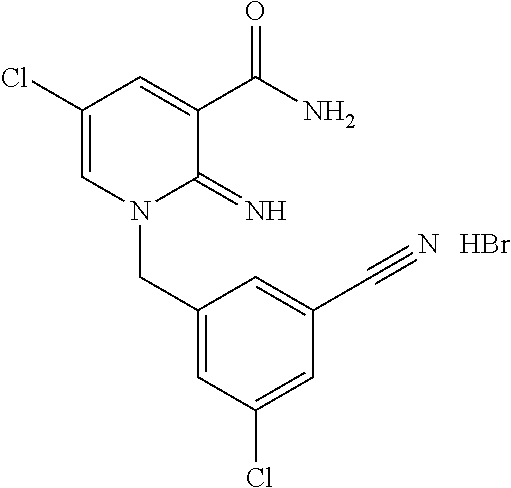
C1(Cl)=CN(CC2=CC(Cl)=CC(C#N)=C2)C(=N)C(C(N)=O)=C1.Br
